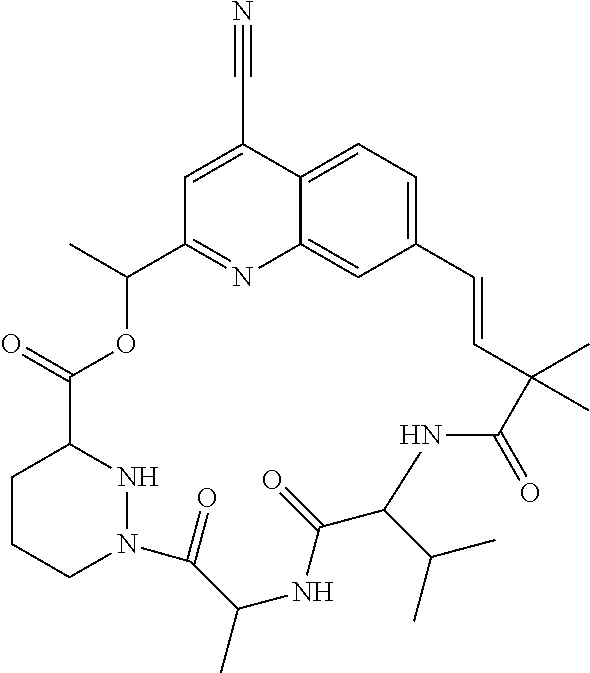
C12=CC=C3C=C1N=C(C=C2C#N)C(C)OC(=O)C1CCCN(C(=O)C(C)NC(=O)C(C(C)C)NC(=O)C(C)(C)C=C3)N1
